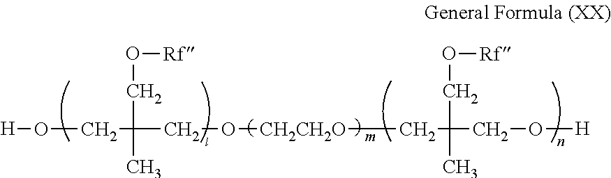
O([H])CC(CO[CH2CH2O]CC(CO[H])(CO[Rf])C)(CO[Rf])C
